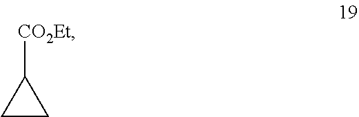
[CO2Et]C1CC1
